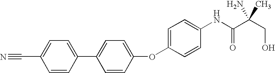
O(C1=CC=C(NC(C(CO)(N)C)=O)C=C1)C1=CC=C(C2=CC=C(C#N)C=C2)C=C1
